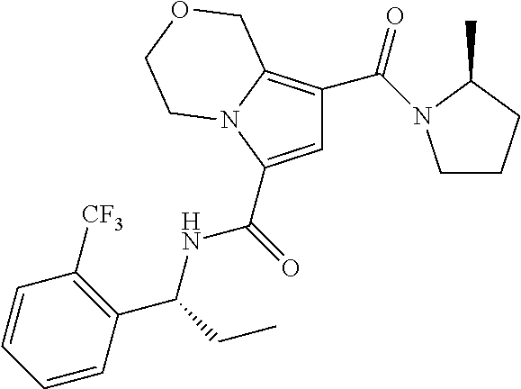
C1=C(C(=O)NC(CC)C2=C([CF3])C=CC=C2)N2C(=C1C(N1CCCC1C)=O)COCC2
